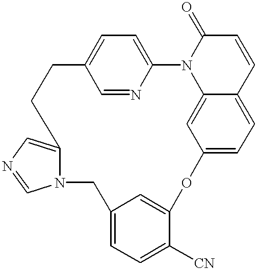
C1=NC2=CC=C1CCC1=CN=CN1CC1=CC=C([CN])C(=C1)OC1=CC=C3C(=C1)N2C(=O)C=C3
